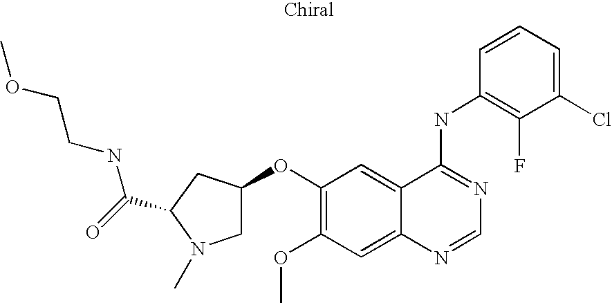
C1(Cl)=CC=CC(NC2=NC=NC3=CC(OC)=C(OC4CN(C)C(C(=O)NCCOC)C4)C=C23)=C1F
